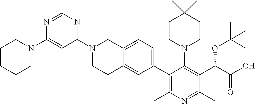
N1=CN=C(N2CCC3=CC(C4=C(C)N=C(C)C(C(OC(C)(C)C)C(=O)O)=C4N4CCC(C)(C)CC4)=CC=C3C2)C=C1N1CCCCC1
